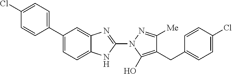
C1(C2=CC=C(Cl)C=C2)=CC=C2C(=C1)N=C(N1C(O)=C(CC3=CC=C(Cl)C=C3)C([Me])=N1)N2
